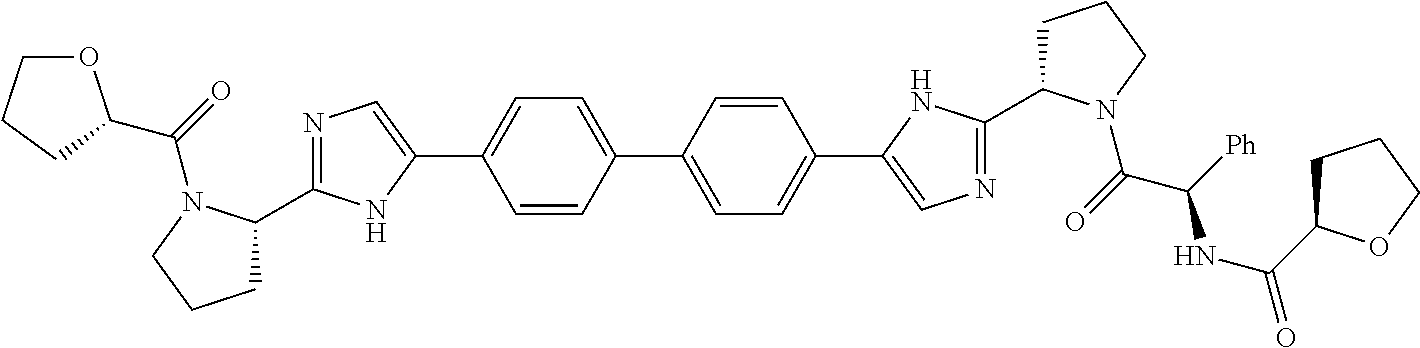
C1(C2=CC=C(C3=CN=C(C4CCCN4C(C(NC(C4CCCO4)=O)[Ph])=O)N3)C=C2)=CC=C(C2=CN=C(C3CCCN3C(=O)C3OCCC3)N2)C=C1
